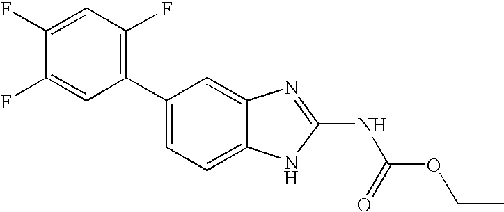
C1=C(F)C(F)=CC(C2=CC=C3C(=C2)N=C(NC(OCC)=O)N3)=C1F
